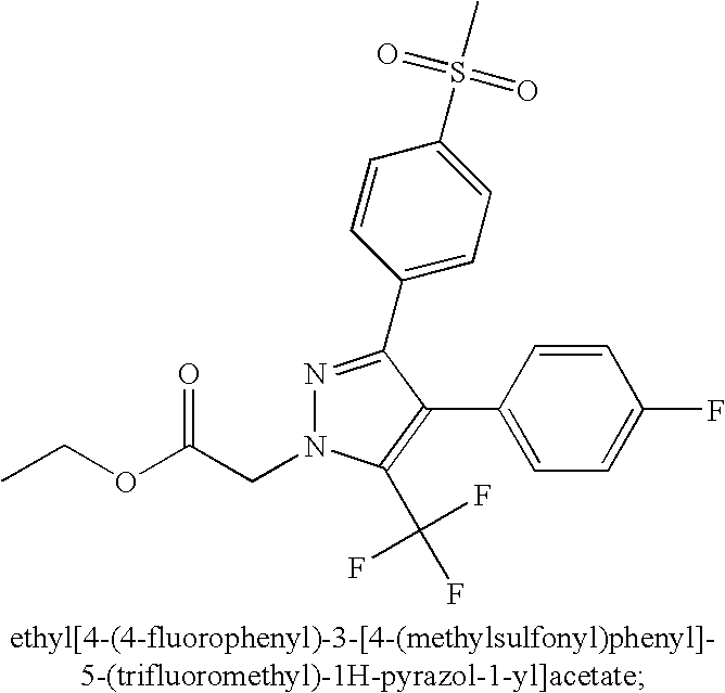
N1=C(C2=CC=C(S(C)(=O)=O)C=C2)C(C2=CC=C(F)C=C2)=C(C(F)(F)F)N1CC(OCC)=O
